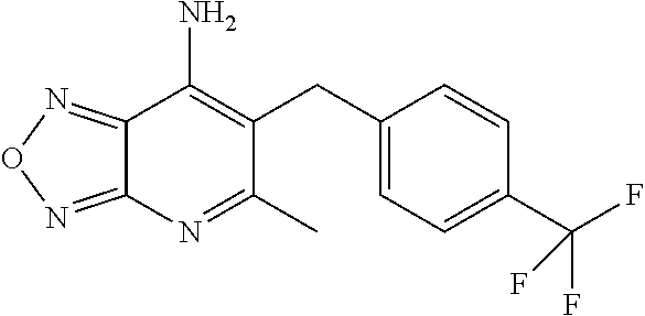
C1(CC2=CC=C(C(F)(F)F)C=C2)=C(N)C2=NON=C2N=C1C
